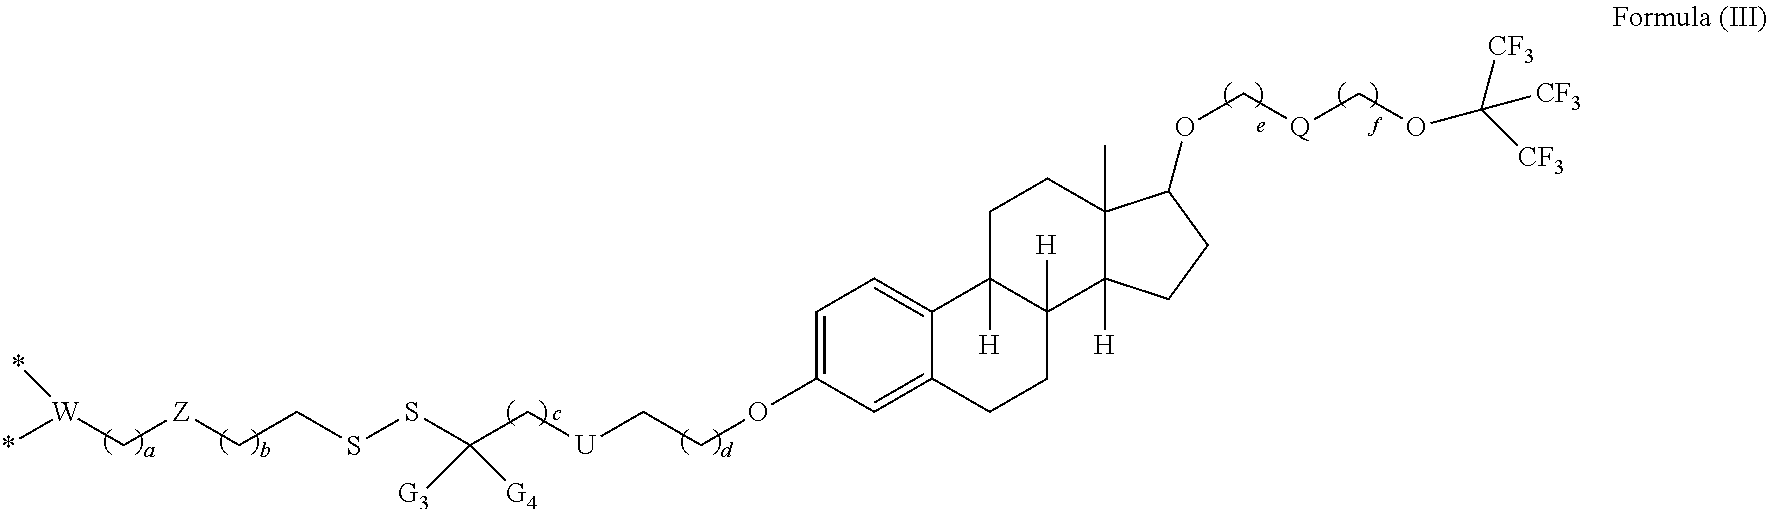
*[W](C[Z]CCSSC(C[U]CCOC1=CC=C2C(=C1)CCC1([H])C2([H])CCC2(C)C1([H])CCC2OC[Q]COC([CF3])([CF3])[CF3])([G3])[G4])*
